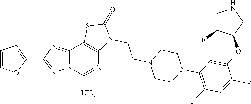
C1=COC(C2=NN3C(=N2)C2=C(N=C3N)N(CCN3CCN(C4=C(F)C=C(F)C(OC5CNCC5F)=C4)CC3)C(=O)S2)=C1
